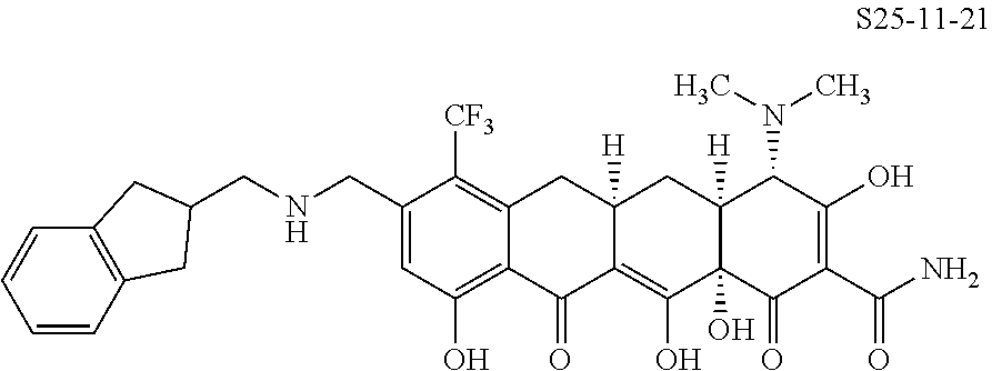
C1(CNCC2CC3=C(C2)C=CC=C3)=CC(O)=C2C(=C1[CF3])CC1([H])C(=C(O)C3(O)C([H])(C1)C(N(C)C)C(O)=C(C(N)=O)C3=O)C2=O
